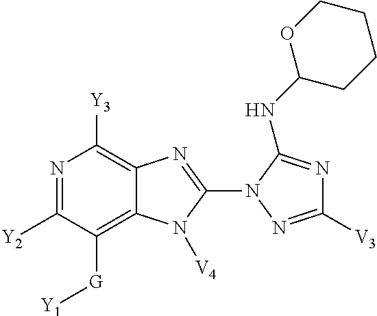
N1=C([Y2])C([G][Y1])=C2C(=C1[Y3])N=C(N1N=C([V3])N=C1NC1CCCCO1)N2[V4]
